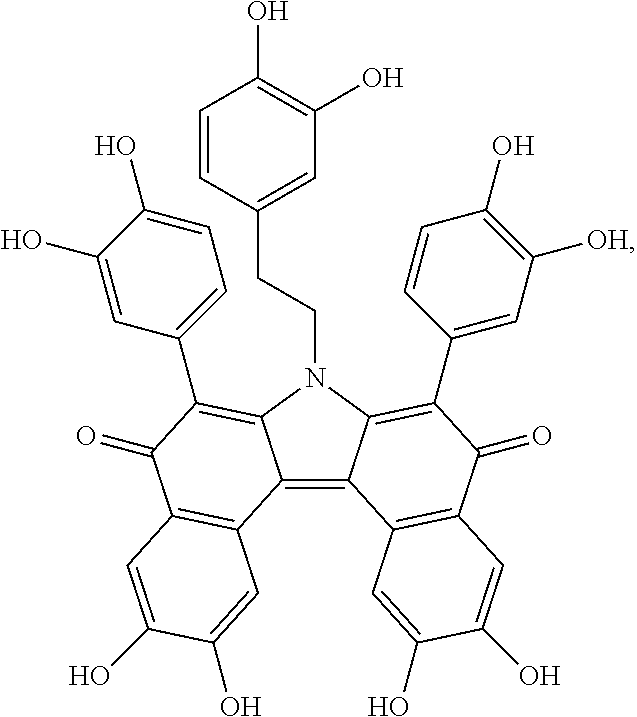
C12=C3C(=C(C4=CC([OH])=C(O)C=C4)C(=O)C4=C3C=C(O)C(O)=C4)N(CCC3=CC(O)=C(O)C=C3)C1=C(C1=CC=C(O)C(O)=C1)C(=O)C1=C2C=C(O)C(O)=C1
